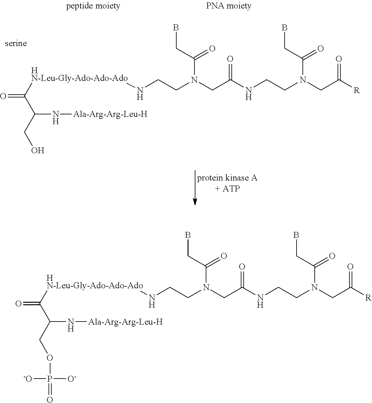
C(CO)(N[Ala-Arg-Arg-Leu-H])C(=O)[HN-Leu-Gly-Ado-Ado-Ado]NCCN(CC(NCCN(CC([R])=O)C(CB)=O)=O)C(CB)=O.C(COP(=O)([O-])[-O])(N[Ala-Arg-Arg-Leu-H])C(=O)[HN-Leu-Gly-Ado-Ado-Ado]NCCN(CC(NCCN(CC([R])=O)C(CB)=O)=O)C(CB)=O
